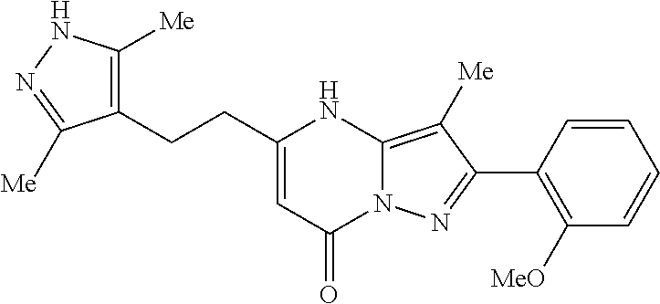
C1(CCC2=CC(=O)N3C(=C([Me])C(C4=C([MeO])C=CC=C4)=N3)N2)=C([Me])NN=C1[Me]
